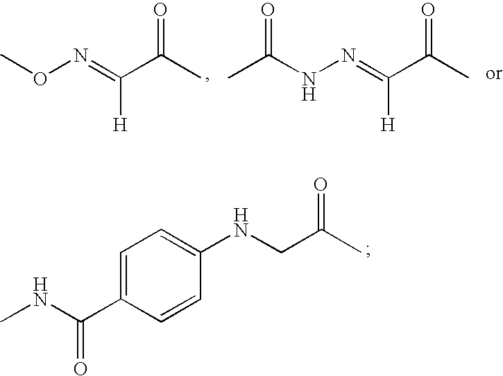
CON=C(C(C)=O)[H].C(NN=C(C(C)=O)[H])(C)=O.CNC(C1=CC=C(NCC(C)=O)C=C1)=O
